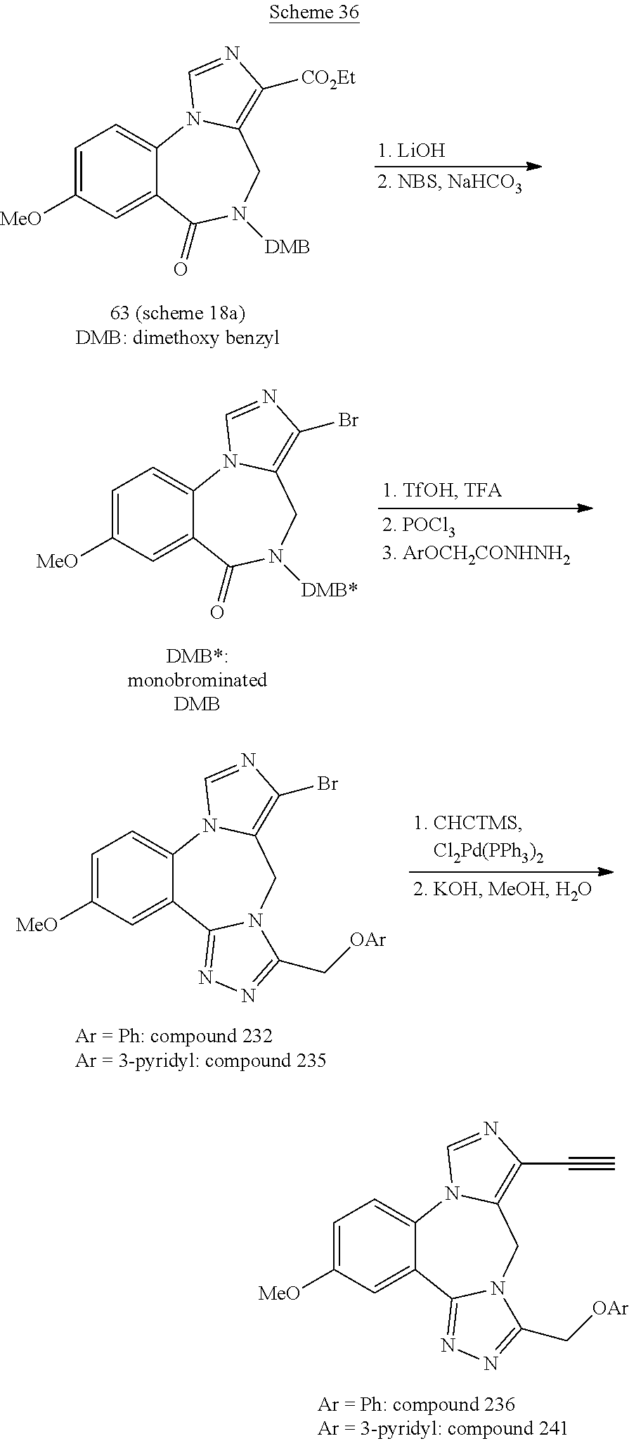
C1=C([MeO])C=C2C(=C1)N1C(=C([CO2Et])N=C1)CN([DMB])C2=O.C1=C([MeO])C=C2C(=C1)N1C(=C(Br)N=C1)CN([DMB*])C2=O.C1=C([MeO])C=C2C(=C1)N1C(=C(Br)N=C1)CN1C2=NN=C1C[OAr].C1=C([MeO])C=C2C(=C1)N1C(=C(C#C)N=C1)CN1C2=NN=C1C[OAr]
